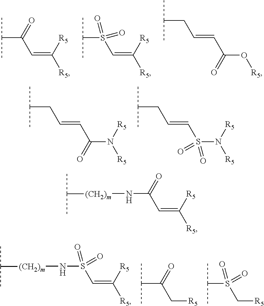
C(C(=O)C=C([R5])[R5])(C)C.C(S(=O)(C=C([R5])[R5])=O)(C)C.C(CC=CC(O[R5])=O)(C)C.C(CC=CC(N([R5])[R5])=O)(C)C.C(CC=CS(N([R5])[R5])(=O)=O)(C)C.N(S(=O)(C=C([R5])[R5])=O)[(CH2)m]C(C)C.C(C(=O)C[R5])(C)C.C(S(=O)(C[R5])=O)(C)C.N(C(=O)C=C([R5])[R5])[(CH2)m]C(C)C
